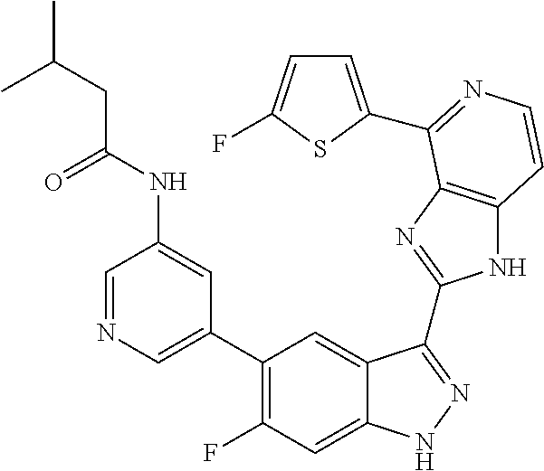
C1=C(C2=C(F)C=C3C(=C2)C(C2=NC4=C(N2)C=CN=C4C2=CC=C(F)S2)=NN3)C=C(NC(=O)CC(C)C)C=N1
